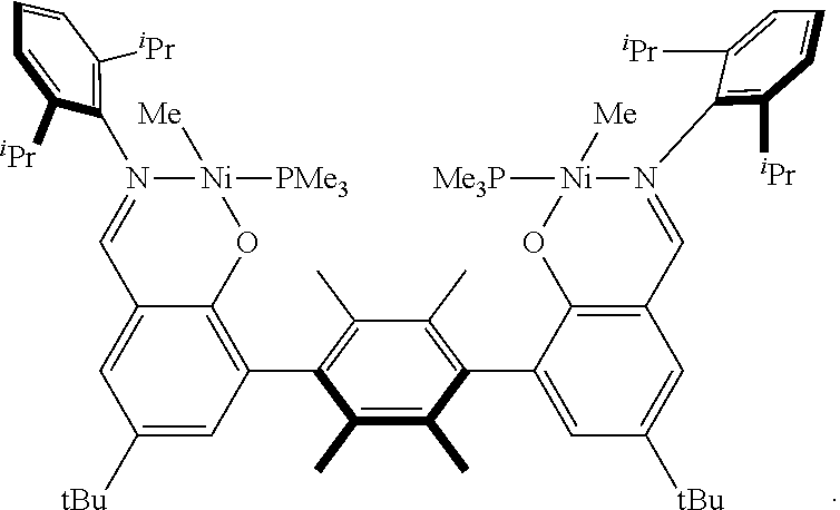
C1(C2=C(C)C(C)=C(C3=CC([tBu])=CC4=C3O[Ni]([Me3P])([Me])N(C3=C([iPr])C=CC=C3[iPr])=C4)C(C)=C2C)=C2C(=CC([tBu])=C1)C=N(C1=C([iPr])C=CC=C1[iPr])[Ni]([Me])([PMe3])O2
